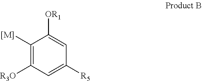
C1([[M]])=C([R3O])C=C([R5])C=C1[OR1]
